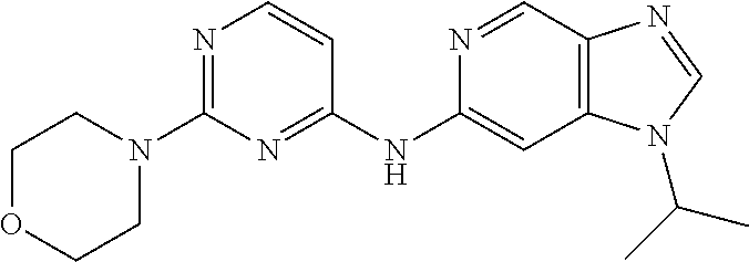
N1=CC2=C(C=C1NC1=NC(N3CCOCC3)=NC=C1)N(C(C)C)C=N2
